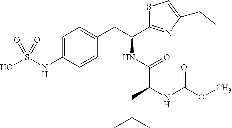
C1=C(NS(O)(=O)=O)C=CC(CC(NC(C(NC(=O)OC)CC(C)C)=O)C2=NC(CC)=CS2)=C1
